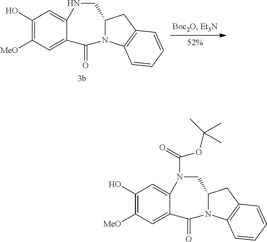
C12N(C3=C(C1)C=CC=C3)C(=O)C1=CC([MeO])=C(O)C=C1N(C(OC(C)(C)C)=O)C2.C12N(C3=C(C1)C=CC=C3)C(=O)C1=CC([MeO])=C(O)C=C1NC2
